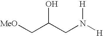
[MeO]CC(CN([H])[H])O
